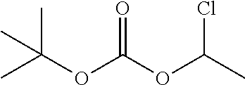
O=C(OC(C)Cl)OC(C)(C)C
